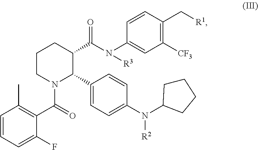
C1=CC=C(F)C(C(=O)N2C(C3=CC=C(N([R2])C4CCCC4)C=C3)C(C(N([R3])C3=CC([CF3])=C(C[R1])C=C3)=O)CCC2)=C1C
